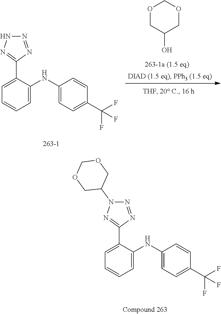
C1=CC=C(NC2=CC=C(C(F)(F)F)C=C2)C(C2=NN(C3COCOC3)N=N2)=C1.C1=CC=C(NC2=CC=C(C(F)(F)F)C=C2)C(C2=NNN=N2)=C1.O1CC(O)COC1
